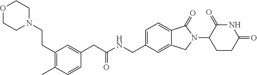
C1=C(CNC(CC2=CC(CCN3CCOCC3)=C(C)C=C2)=O)C=C2C(=C1)C(=O)N(C1CCC(=O)NC1=O)C2
